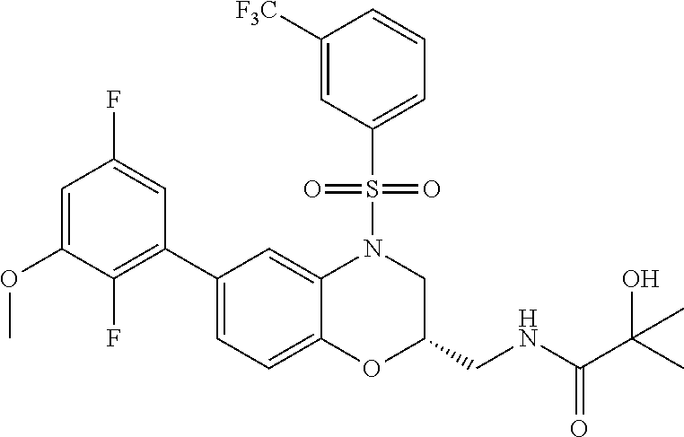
C1=C(OC)C(F)=C(C2=CC=C3C(=C2)N(S(C2=CC=CC([F3C])=C2)(=O)=O)CC(CNC(C(C)(O)C)=O)O3)C=C1F
